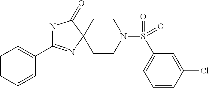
N1C(C2=C(C)C=CC=C2)=NC2(C1=O)CCN(S(=O)(=O)C1=CC=CC(Cl)=C1)CC2
